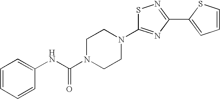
S1C(N2CCN(C(NC3=CC=CC=C3)=O)CC2)=NC(C2=CC=CS2)=N1
